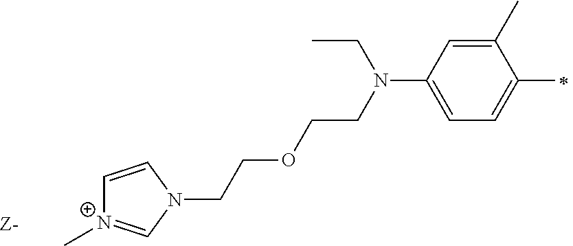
C(COCCN(C1=CC=C(C)C(C)=C1)CC)N1C=[N+](C)C=C1
